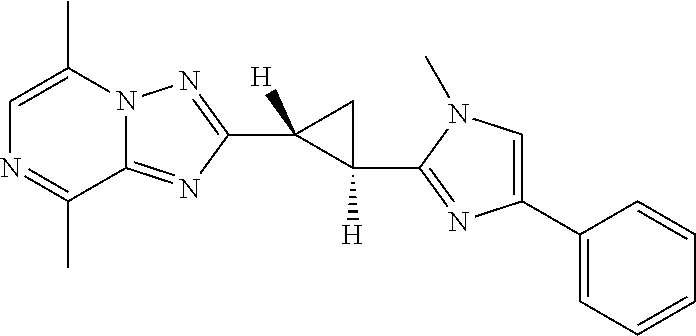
C1=C(C)N2C(=NC(C3([H])C(C4=NC(C5=CC=CC=C5)=CN4C)([H])C3)=N2)C(C)=N1
